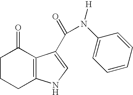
C1CCC2=C(C1=O)C(C(=O)N(C1=CC=CC=C1)[H])=CN2
